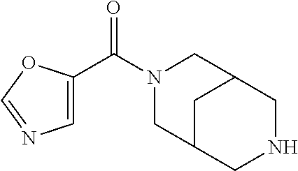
N1(C(C2=CN=CO2)=O)CC2CNCC(C1)C2
